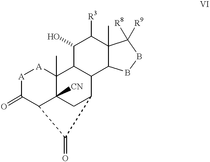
C1(O)C([R3])C2(C)C(C3C4CC5([CN])C(C)([A][A]C(=O)C5C4=O)C13)BBC2([R8])[R9]
